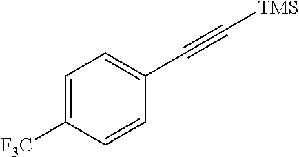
C1=C([F3C])C=CC(C#C[TMS])=C1
